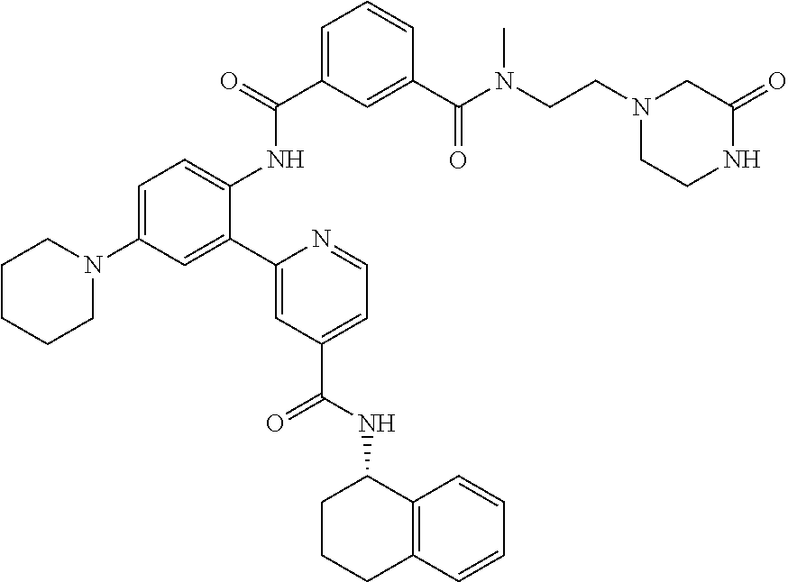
C1(C(=O)NC2=CC=C(N3CCCCC3)C=C2C2=CC(C(NC3CCCC4=C3C=CC=C4)=O)=CC=N2)=CC=CC(C(N(CCN2CCNC(=O)C2)C)=O)=C1
